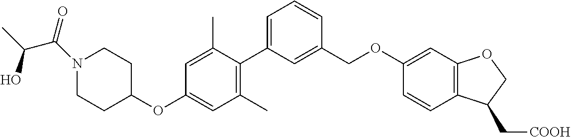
C1(C)=C(C2=CC=CC(COC3=CC4=C(C=C3)C(C[COOH])CO4)=C2)C(C)=CC(OC2CCN(C(=O)C(C)O)CC2)=C1
